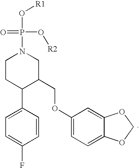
C1CC(C2=CC=C(F)C=C2)C(COC2=CC=C3C(=C2)OCO3)CN1P(O[R2])(=O)O[R1]
